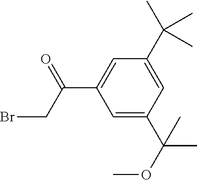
C1=C(C(OC)(C)C)C=C(C(C)(C)C)C=C1C(CBr)=O
